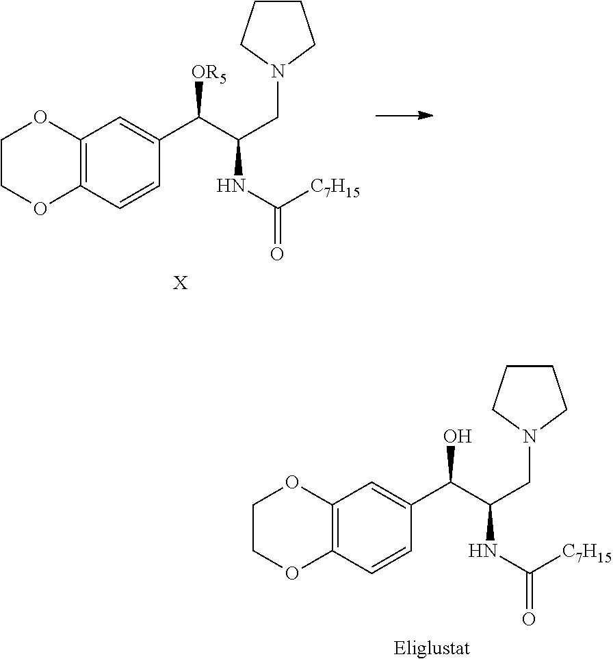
C1COC2=C(O1)C=C(C(C(CN1CCCC1)NC([C7H15])=O)O)C=C2.[Eliglustat].C1COC2=C(O1)C=C(C(C(CN1CCCC1)NC([C7H15])=O)[OR5])C=C2.[X]
